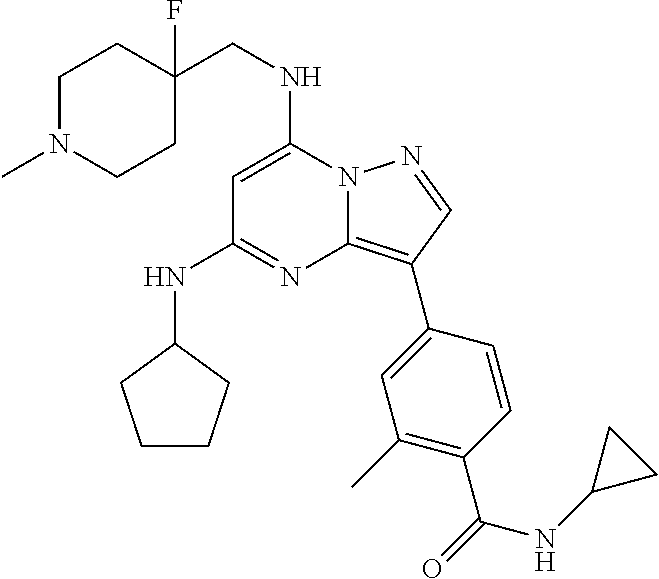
N12C(=C(C3=CC(C)=C(C(=O)NC4CC4)C=C3)C=N1)N=C(NC1CCCC1)C=C2NCC1(F)CCN(C)CC1
